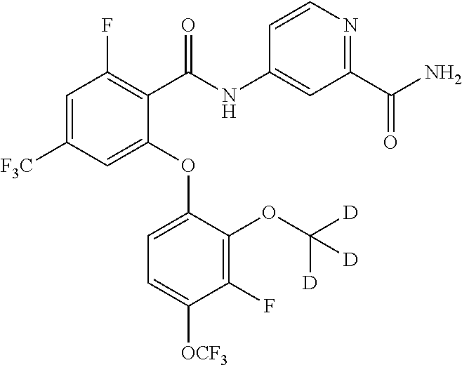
C1=C([F3C])C=C(OC2=CC=C([OCF3])C(F)=C2OC([D])([D])[D])C(C(NC2=CC(C(N)=O)=NC=C2)=O)=C1F
